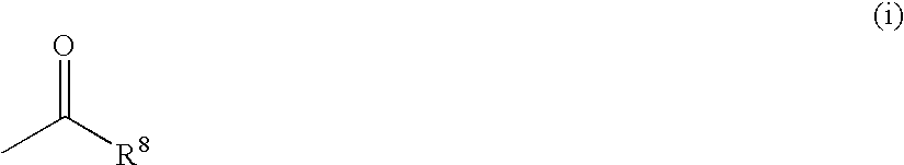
CC([R8])=O
